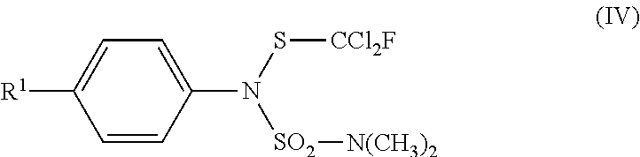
C1=CC(N(S[CCl2F])[SO2][N(CH3)2])=CC=C1[R1]
